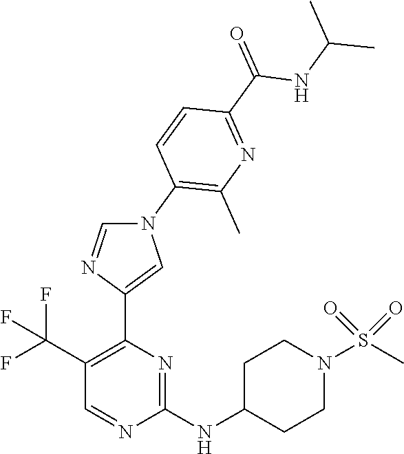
C1(NC2CCN(S(C)(=O)=O)CC2)=NC(C2=CN(C3=C(C)N=C(C(=O)NC(C)C)C=C3)C=N2)=C(C(F)(F)F)C=N1
